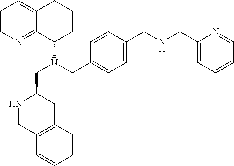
C1=CN=C2C(=C1)CCCC2N(CC1NCC2=C(C1)C=CC=C2)CC1=CC=C(CNCC2=CC=CC=N2)C=C1
